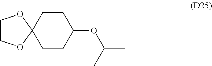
C1CC(OC(C)C)CCC12OCCO2
